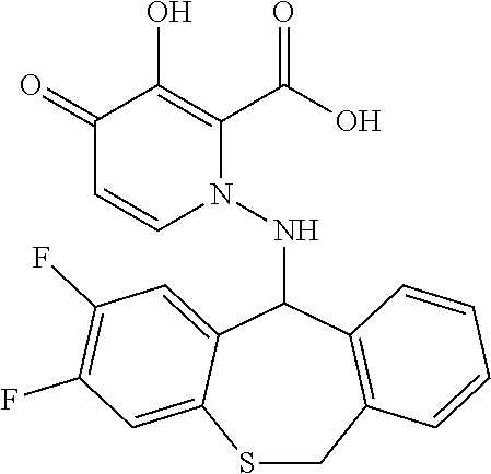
C1(=O)C=CN(NC2C3=CC(F)=C(F)C=C3SCC3=C2C=CC=C3)C(C(O)=O)=C1O
